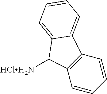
C1=CC=CC2=C1C([HClH2N])C1=CC=CC=C21
